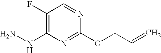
C1(F)=C(NN)N=C(OCC=C)N=C1
